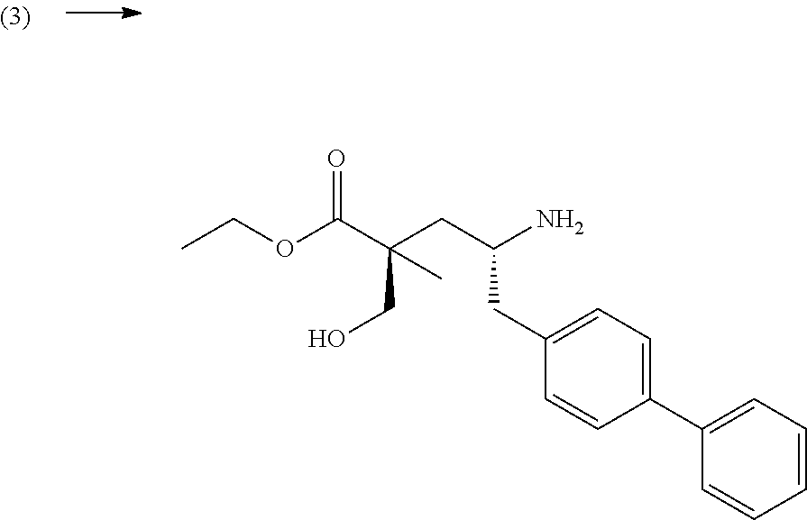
C1(CC(N)CC(C(=O)OCC)(CO)C)=CC=C(C2=CC=CC=C2)C=C1
